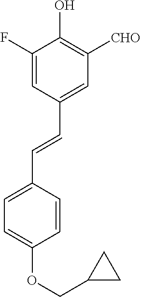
C1=C(F)C(O)=C([CHO])C=C1C=CC1=CC=C(OCC2CC2)C=C1
